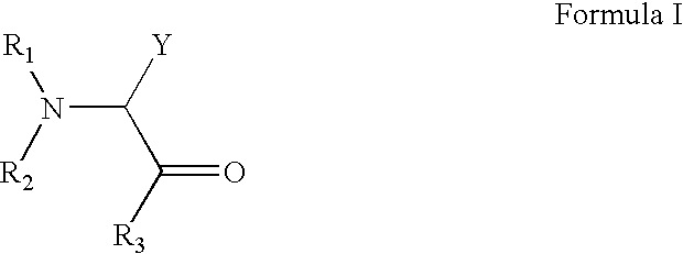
N(C([Y])C([R3])=O)([R2])[R1]
